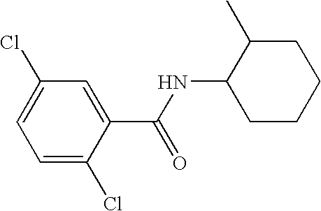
C1(Cl)=CC=C(Cl)C(C(=O)NC2CCCCC2C)=C1
